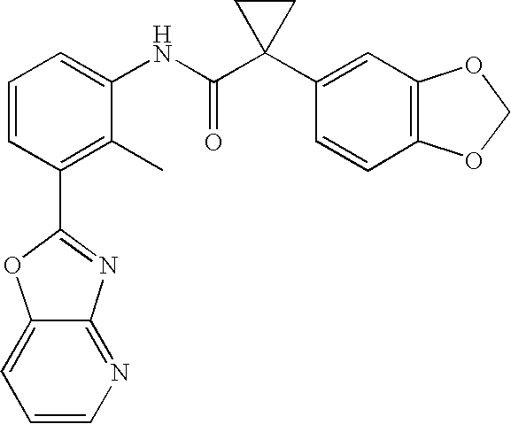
C1(C)=C(C2=NC3=NC=CC=C3O2)C=CC=C1NC(C1(C2=CC3=C(C=C2)OCO3)CC1)=O
